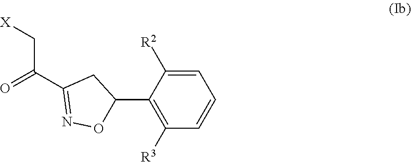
C1=C([R2])C(C2ON=C(C(C[X])=O)C2)=C([R3])C=C1
